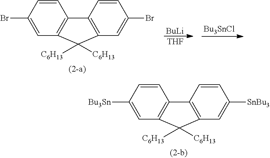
C1=CC(Br)=CC2=C1C1=C(C=C(Br)C=C1)C2([C6H13])[C6H13].[BuLi].[THF].[Bu3SnCl].C1=CC([Bu3Sn])=CC2=C1C1=C(C=C([SnBu3])C=C1)C2([C6H13])[C6H13]
